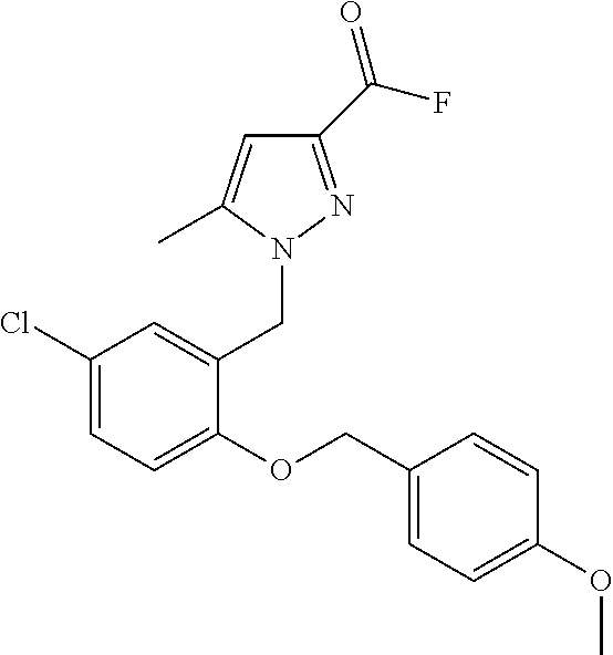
C1(C(F)=O)=NN(CC2=CC(Cl)=CC=C2OCC2=CC=C(OC)C=C2)C(C)=C1
